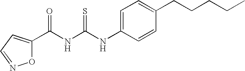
C(NC(NC1=CC=C(CCCCC)C=C1)=S)(=O)C1=CC=NO1
